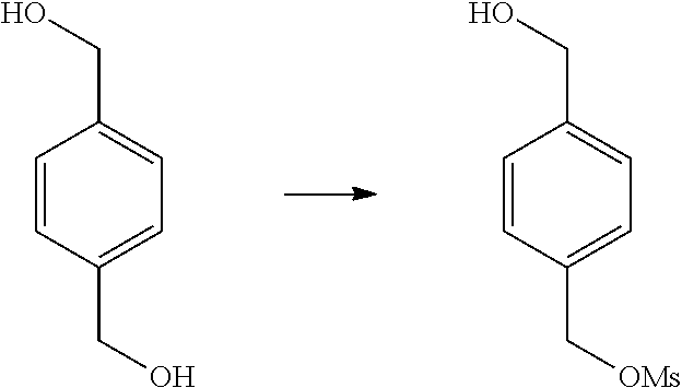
C1=CC(CO)=CC=C1CO.C1=CC(C[OMs])=CC=C1CO
